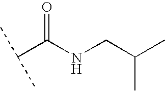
C(C(NCC(C)C)=O)(C)C
